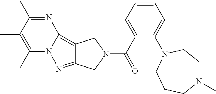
C12=C3N=C(C)C(C)=C(C)N3N=C1CN(C(C1=CC=CC=C1N1CCN(C)CCC1)=O)C2
